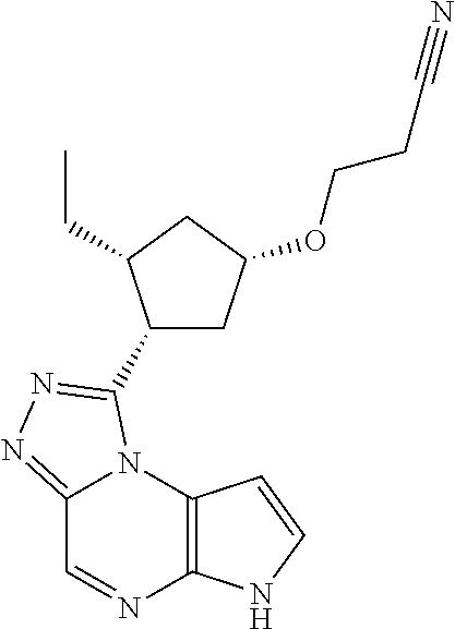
C12=NN=C(C3CC(OCCC#N)CC3CC)N1C1=C(N=C2)NC=C1
